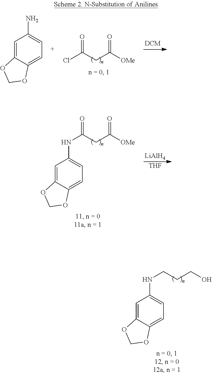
ClC(CC([OMe])=O)=O.C1=C2C(=CC=C1N)OCO2.C1=C2C(=CC=C1NC(CC([OMe])=O)=O)OCO2.[LiAlH4].[THF].C1=C2C(=CC=C1NCCCO)OCO2
